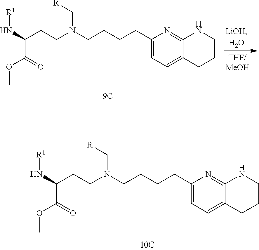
C(C(=O)OC)(N[R1])CCN(CCCCC1=CC=C2C(=N1)NCCC2)C[R].C(C(=O)OC)(N[R1])CCN(CCCCC1=CC=C2C(=N1)NCCC2)C[R]
